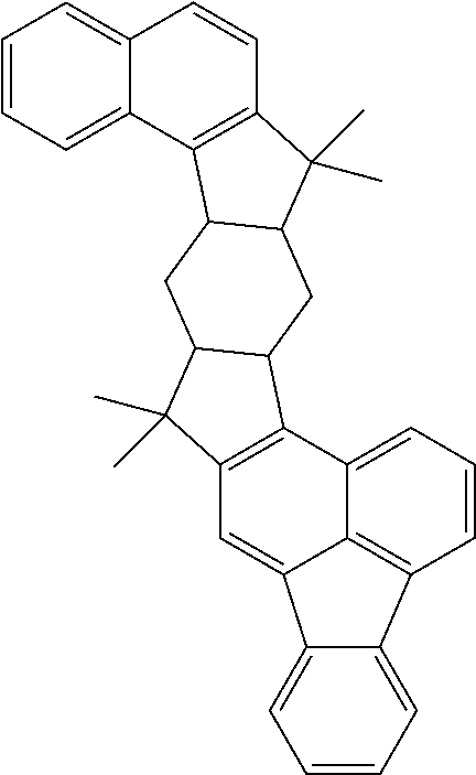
C1=CC=C2C(=C1)C=CC1=C2C2C(C1(C)C)CC1C(C2)C(C)(C)C2=C1C1=CC=CC3=C1C(=C2)C1=CC=CC=C31
